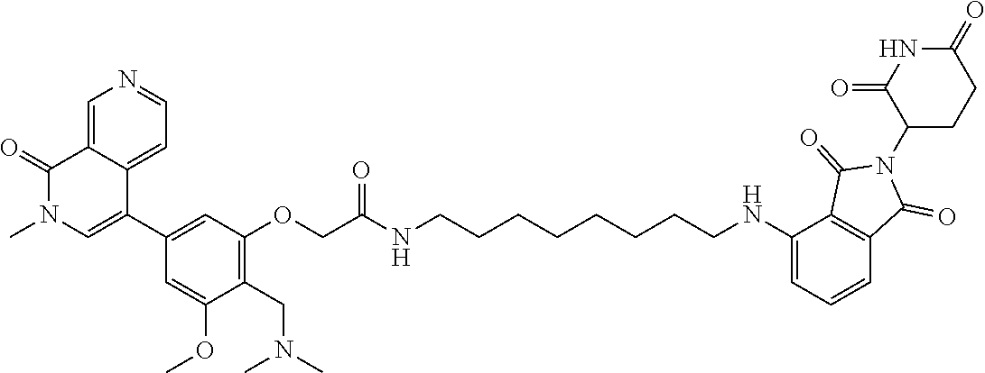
C12=CN=CC=C1C(C1=CC(OCC(=O)NCCCCCCCCNC3=CC=CC4=C3C(=O)N(C3C(=O)NC(=O)CC3)C4=O)=C(CN(C)C)C(OC)=C1)=CN(C)C2=O
